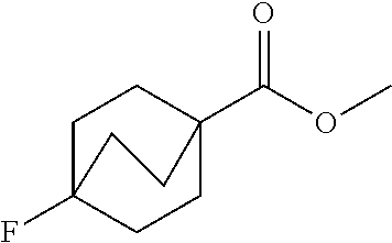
C1CC2(F)CCC1(C(OC)=O)CC2
